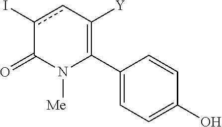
C1(C2=C([Y])cc(I)C(=O)N2[Me])=CC=C(O)C=C1
